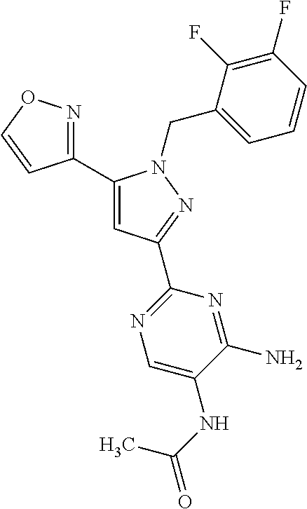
C1(C2=CC(C3=NC=C(NC(C)=O)C(N)=N3)=NN2CC2=CC=CC(F)=C2F)=NOC=C1
